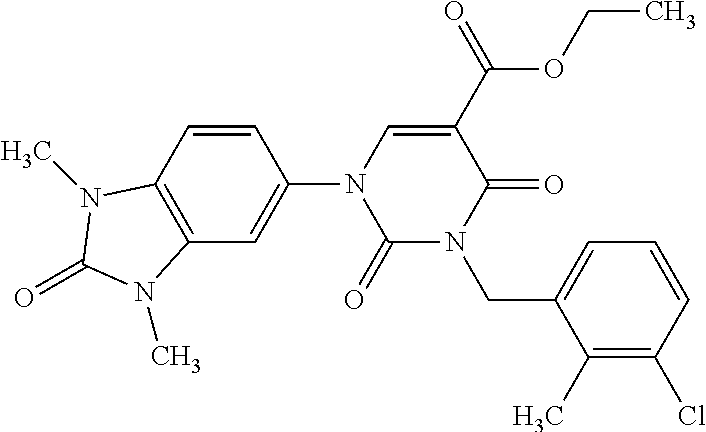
C1(=O)N(CC2=CC=CC(Cl)=C2C)C(=O)C(C(OCC)=O)=CN1C1=CC2=C(C=C1)N(C)C(=O)N2C
